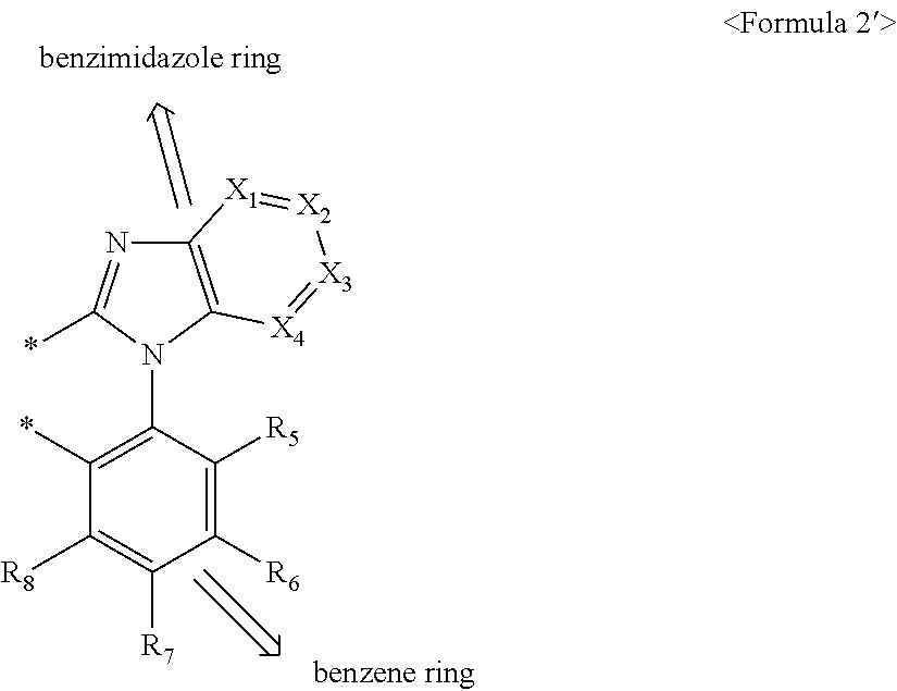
C12=C(N(C3=C(*)C([R8])=C([R7])C([R6])=C3[R5])C(*)=N1)[X4]=[X3][X2]=[X1]2
